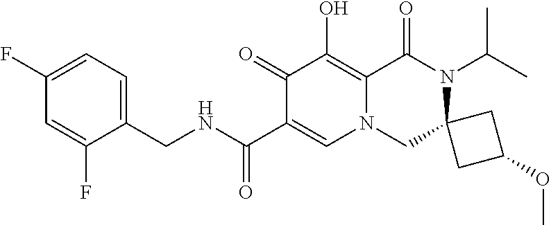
C1(CNC(=O)C2=CN3C(=C(O)C2=O)C(=O)N(C(C)C)C2(C3)CC(OC)C2)=CC=C(F)C=C1F
